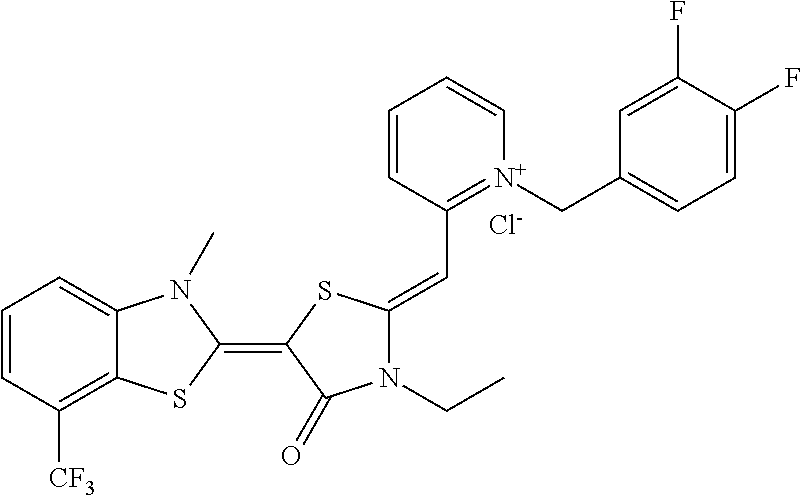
C1=CC([CF3])=C2C(=C1)N(C)C(=C1SC(=CC3=[N+](CC4=CC=C(F)C(F)=C4)C=CC=C3)N(CC)C1=O)S2.[Cl-]
